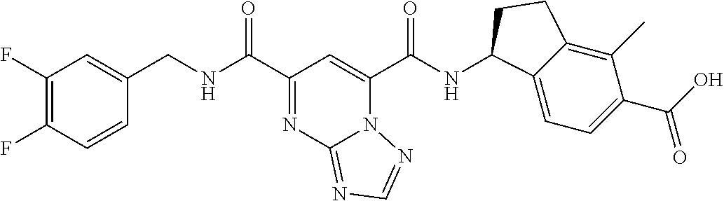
C1(F)=C(F)C=CC(CNC(C2=NC3=NC=NN3C(C(NC3C4=CC=C(C(O)=O)C(C)=C4CC3)=O)=C2)=O)=C1
